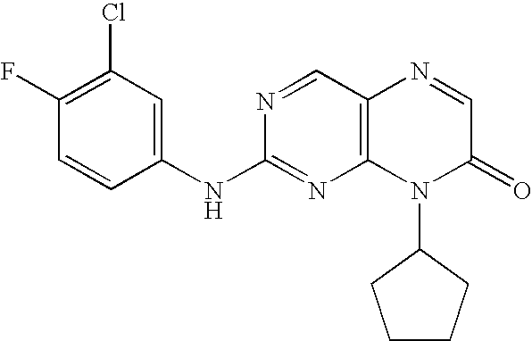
C1=CC(NC2=NC3=C(C=N2)N=CC(=O)N3C2CCCC2)=CC(Cl)=C1F
